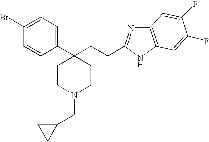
C1=C(Br)C=CC(C2(CCC3=NC4=C(N3)C=C(F)C(F)=C4)CCN(CC3CC3)CC2)=C1
